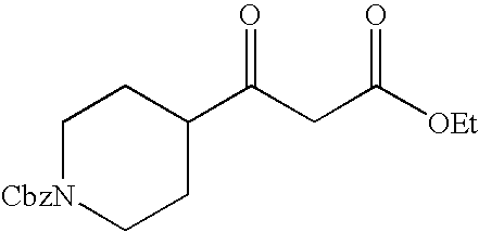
C1[CbzN]CCC(C(CC([OEt])=O)=O)C1
